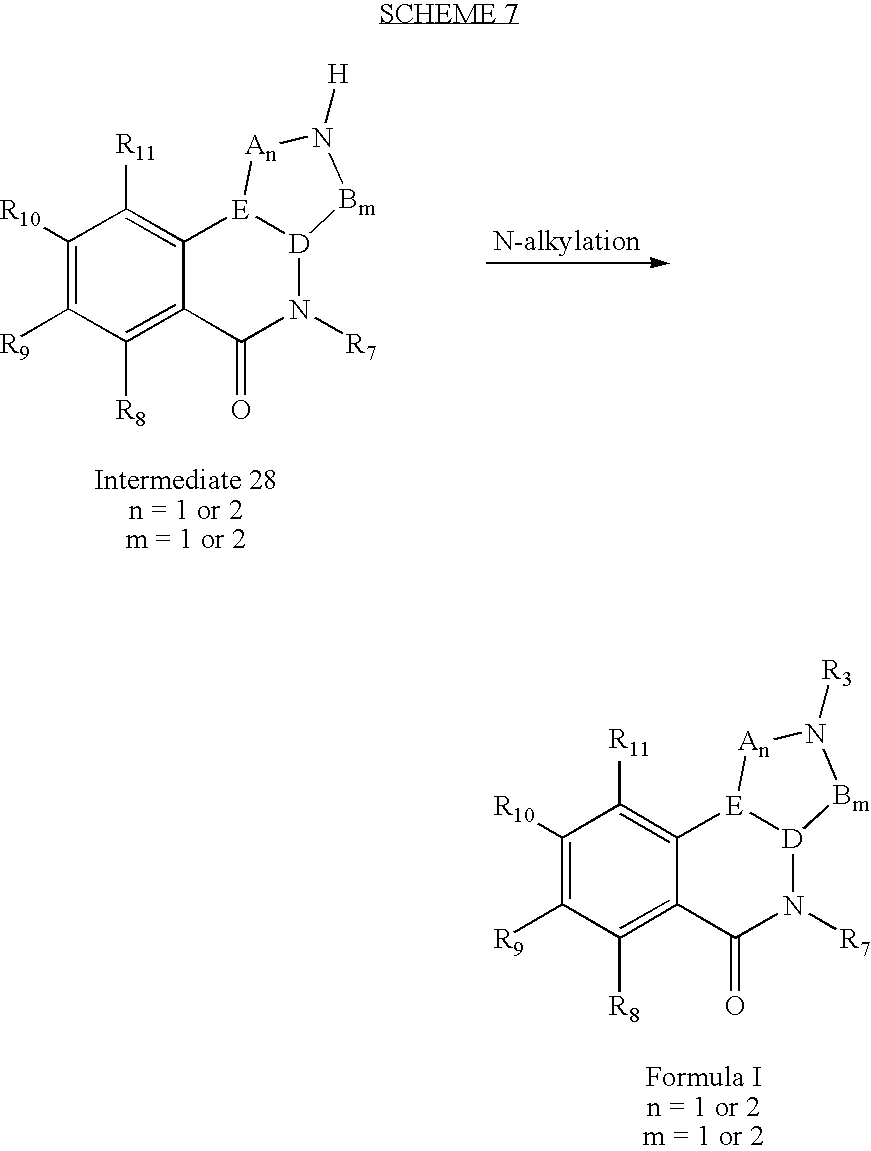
C1([R10])=C([R9])C([R8])=C2C(=C1[R11])[E]1[D](N([R7])C2=O)[Bm]N([H])[An]1.C1([R10])=C([R9])C([R8])=C2C(=C1[R11])[E]1[D](N([R7])C2=O)[Bm]N([R3])[An]1
